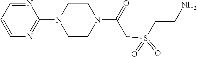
C1CN(C2=NC=CC=N2)CCN1C(=O)CS(=O)(=O)CCN
